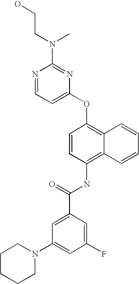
N1=CC=C(OC2=C3C(=C(NC(C4=CC(N5CCCCC5)=CC(F)=C4)=O)C=C2)C=CC=C3)N=C1N(C)CCO
